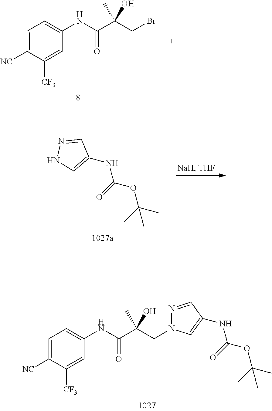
C1=C([NC])C([CF3])=CC(NC(C(CN2N=CC(NC(OC(C)(C)C)=O)=C2)(C)O)=O)=C1.C1=C([NC])C([CF3])=CC(NC(C(CBr)(C)O)=O)=C1.C1(NC(OC(C)(C)C)=O)=CNN=C1
